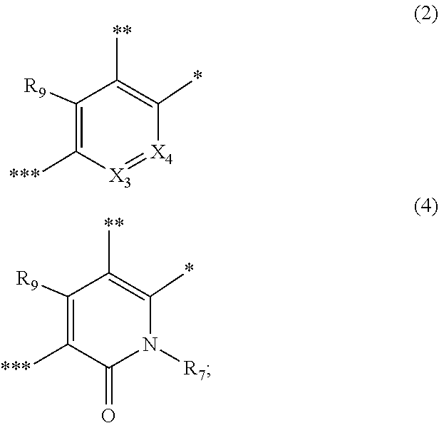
C1([R9])=C([***])[X3]=[X4]C(*)=C1[**].C1([***])=C([R9])C([**])=C(*)N([R7])C1=O
